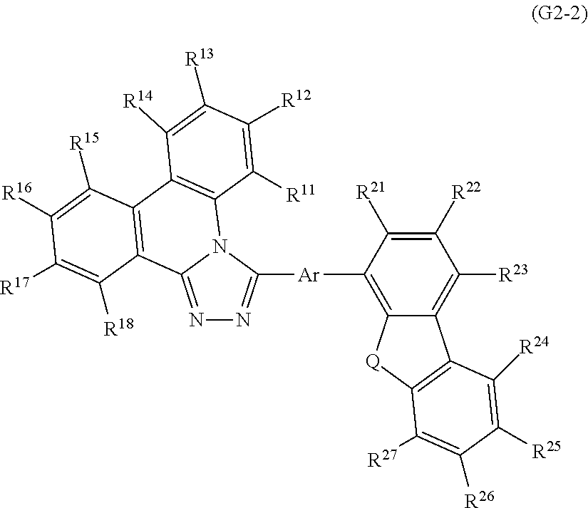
C1([Ar]C2=NN=C3N2C2=C(C4=C3C([R18])=C([R17])C([R16])=C4[R15])C([R14])=C([R13])C([R12])=C2[R11])=C2C(=C([R23])C([R22])=C1[R21])C1=C([Q]2)C([R27])=C([R26])C([R25])=C1[R24]
